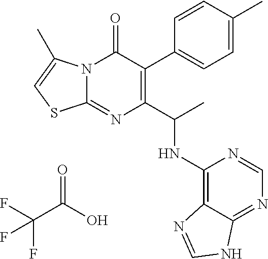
C1=C(C)C=CC(C2=C(C(C)NC3=C4C(=NC=N3)NC=N4)N=C3N(C2=O)C(C)=CS3)=C1.OC(C(F)(F)F)=O
